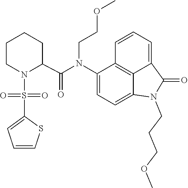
C1=C2C(=O)N(CCCOC)C3=CC=C(N(C(C4CCCCN4S(=O)(C4=CC=CS4)=O)=O)CCOC)C(=C23)C=C1
